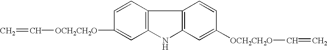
C=C[OCH2CH2O]C1=CC2=C(C=C1)C1=C(N2)C=C([OCH2CH2O]C=C)C=C1
